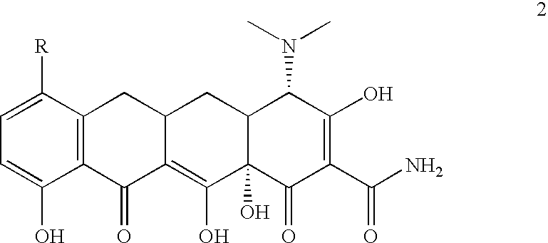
C1=C(O)C2=C(C([R])=C1)CC1C(=C(O)C3(O)C(C1)C(N(C)C)C(O)=C(C(N)=O)C3=O)C2=O
